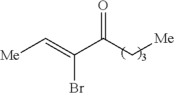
C(C(C(=C[Me])Br)=O)[Me]
